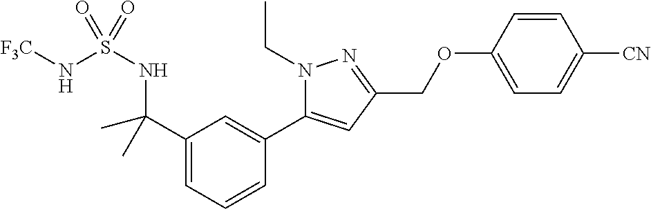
C1=CC=C(C(NS(N[CF3])(=O)=O)(C)C)C=C1C1=CC(COC2=CC=C([CN])C=C2)=NN1CC
